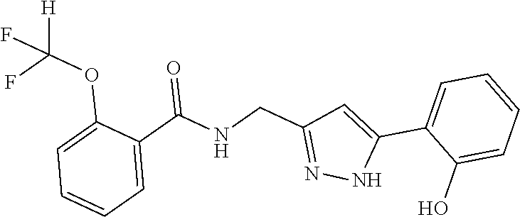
C1=C(OC([H])(F)F)C(C(NCC2=NNC(C3=CC=CC=C3O)=C2)=O)=CC=C1
